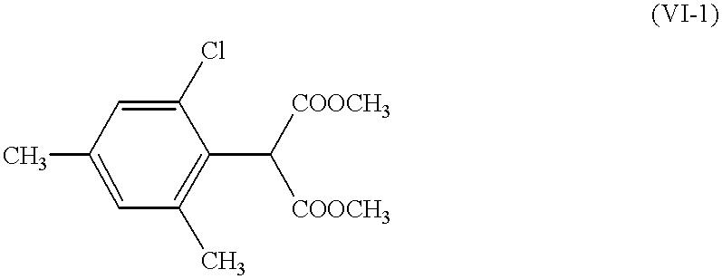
CC1=CC(C)=C(C([COOCH3])[COOCH3])C(Cl)=C1
